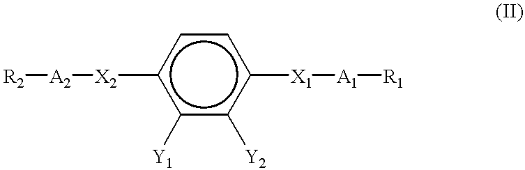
c1([Y1])c([Y2])c([X1][A1][R1])ccc1[X2][A2][R2]
